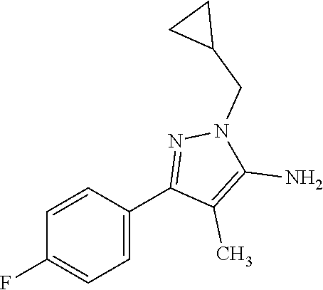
C1=CC(C2=NN(CC3CC3)C(N)=C2C)=CC=C1F
